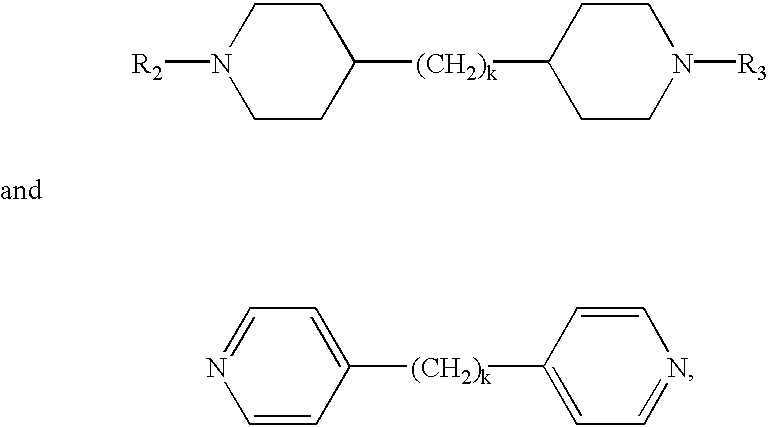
N1([R2])CCC([(CH2)k]C2CCN([R3])CC2)CC1.N1=CC=C([(CH2)k]C2=CC=NC=C2)C=C1
